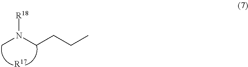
C(CCC)N(C)[R18].[R17]
